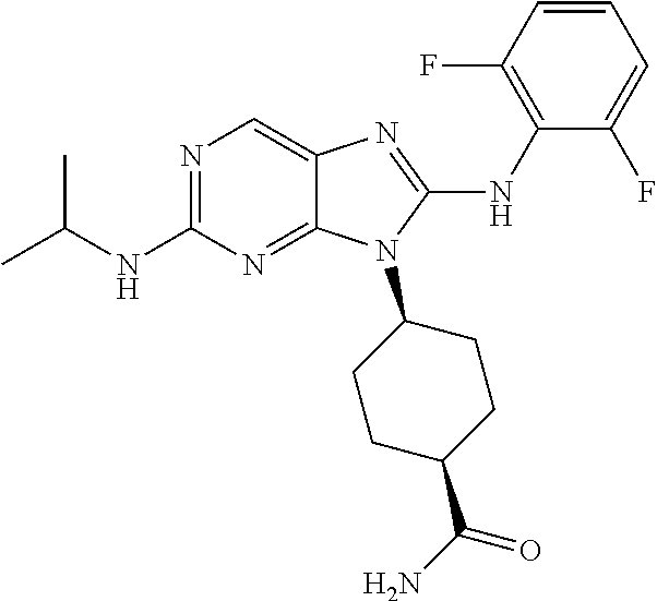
N1=C(NC(C)C)N=C2C(=C1)N=C(NC1=C(F)C=CC=C1F)N2C1CCC(C(N)=O)CC1
